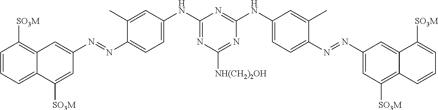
C1=CC=C2C(=C1[SO3M])C=C(N=NC1=CC=C(NC3=NC([NH(CH2)2OH])=NC(NC4=CC=C(N=NC5=CC([SO3M])=C6C(=C5)C([SO3M])=CC=C6)C(C)=C4)=N3)C=C1C)C=C2[SO3M]
